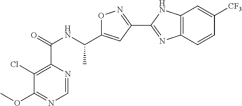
C1=NC(C(=O)NC(C2=CC(C3=NC4=C(N3)C=C([CF3])C=C4)=NO2)C)=C(Cl)C(OC)=N1
